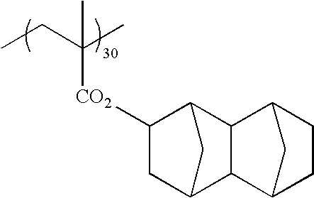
CCC(C)([CO2]C1CC2CC1C1C2C2CCC1C2)C
